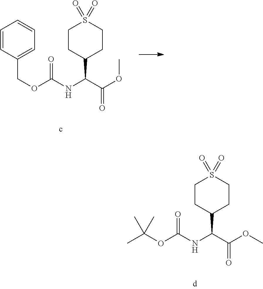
C1=CC(COC(NC(C(OC)=O)C2CCS(=O)(=O)CC2)=O)=CC=C1.C(OC(NC(C(OC)=O)C1CCS(=O)(=O)CC1)=O)(C)(C)C
